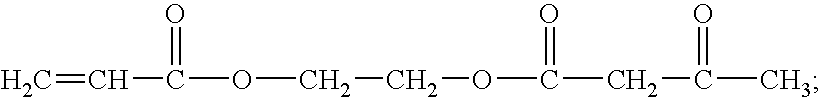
C(C(OCCOC(CC(C)=O)=O)=O)=C
